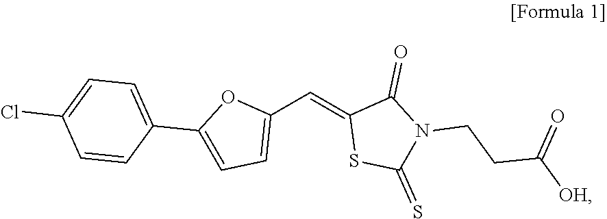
C1(C=C2SC(=S)N(CCC([OH])=O)C2=O)=CC=C(C2=CC=C(Cl)C=C2)O1
